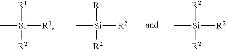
[Si]([R1])(C)([R1])[R2].[Si]([R2])(C)([R1])[R2].[Si]([R2])(C)([R2])[R2]
